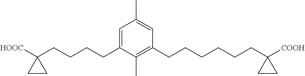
C1=C(CCCCC2([HOOC])CC2)C(C)=C(CCCCCCC2([COOH])CC2)C=C1C
